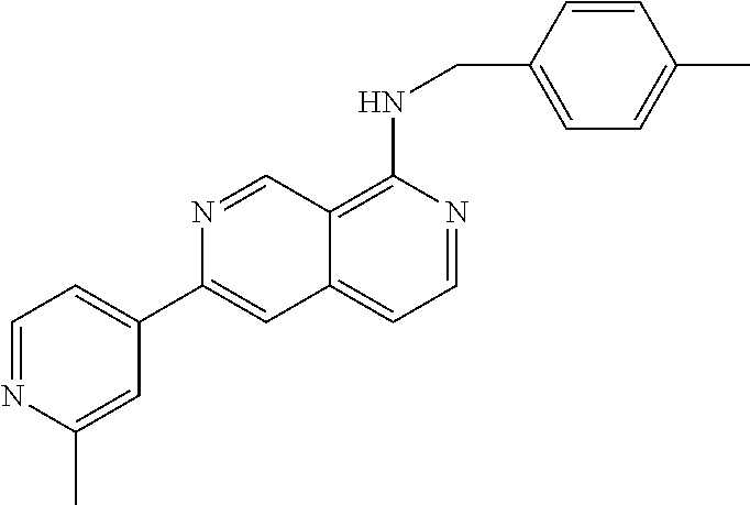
C12=C(NCC3=CC=C(C)C=C3)N=CC=C1C=C(C1=CC=NC(C)=C1)N=C2
